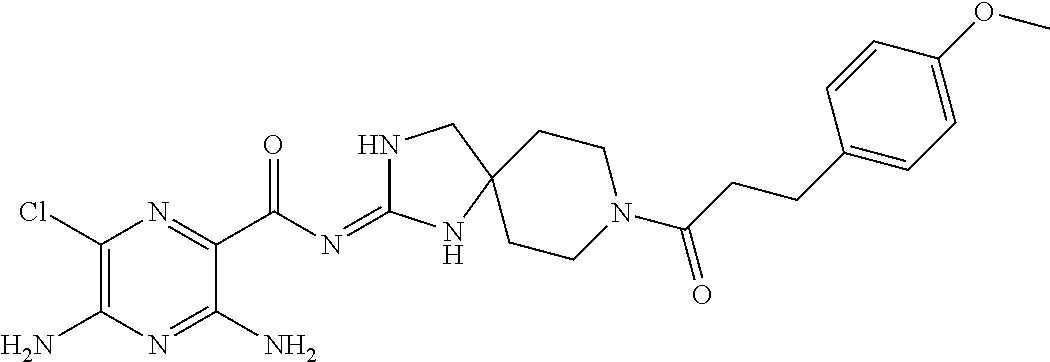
C1(Cl)=C(N)N=C(N)C(C(N=C2NCC3(N2)CCN(C(CCC2=CC=C(OC)C=C2)=O)CC3)=O)=N1
